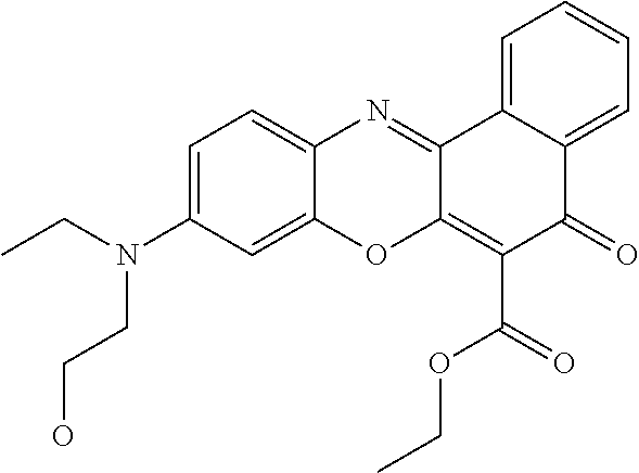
C1=C(N(CCO)CC)C=C2C(=C1)N=C1C(=C(C(OCC)=O)C(=O)C3=CC=CC=C13)O2
